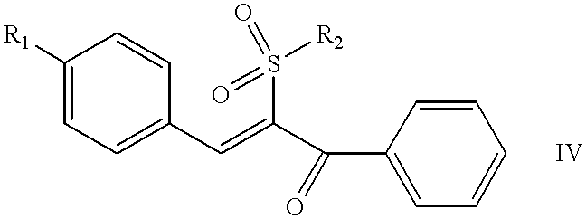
C1=C([R1])C=CC(C=C(S(=O)([R2])=O)C(C2=CC=CC=C2)=O)=C1
